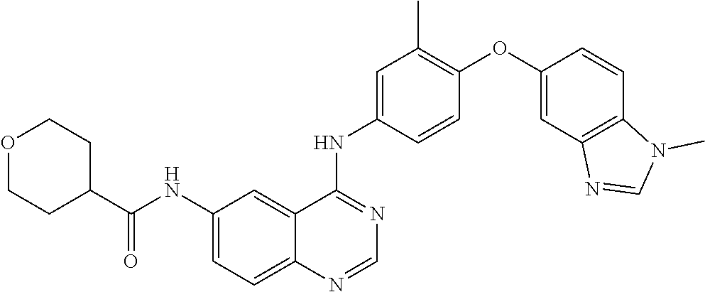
C1=C(NC(C2CCOCC2)=O)C=C2C(=C1)N=CN=C2NC1=CC(C)=C(OC2=CC3=C(C=C2)N(C)C=N3)C=C1
